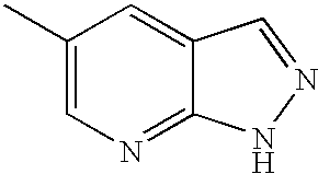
C12=CC(C)=CN=C1NN=C2
